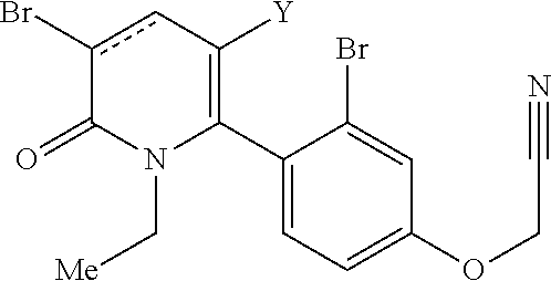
C1(C2=C([Y])cc(Br)C(=O)N2C[Me])=CC=C(OCC#N)C=C1Br
